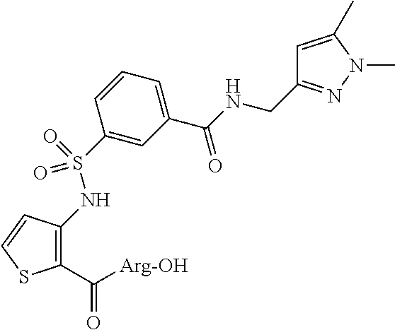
C1(C([Arg-OH])=O)=C(NS(=O)(=O)C2=CC(C(NCC3=NN(C)C(C)=C3)=O)=CC=C2)C=CS1
